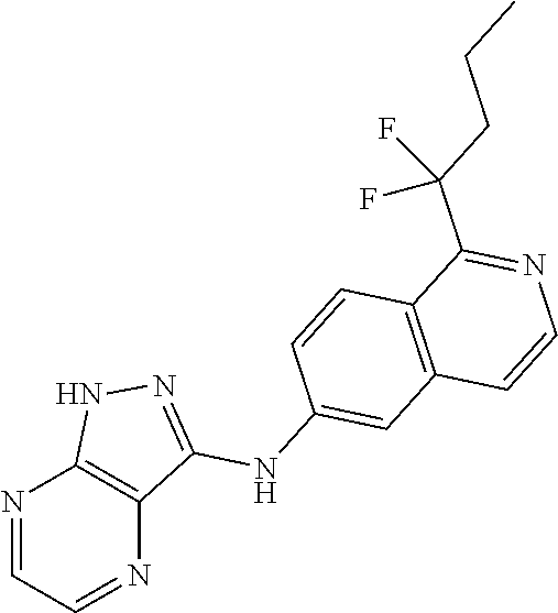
N1=CC=NC2=C1NN=C2NC1=CC2=C(C=C1)C(C(CCC)(F)F)=NC=C2
